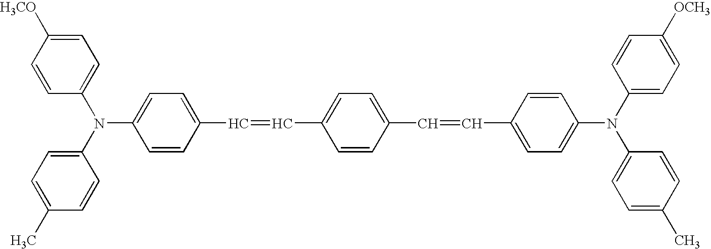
C1=CC(C=CC2=CC=C(C=CC3=CC=C(N(C4=CC=C([OCH3])C=C4)C4=CC=C(C)C=C4)C=C3)C=C2)=CC=C1N(C1=CC=C(C)C=C1)C1=CC=C([H3CO])C=C1
